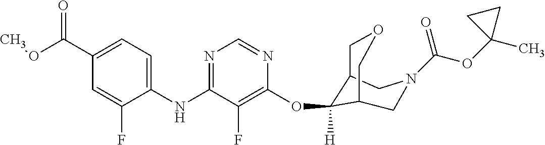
C1(NC2=NC=NC(OC3([H])C4COCC3CN(C(=O)OC3(C)CC3)C4)=C2F)=CC=C(C(OC)=O)C=C1F
